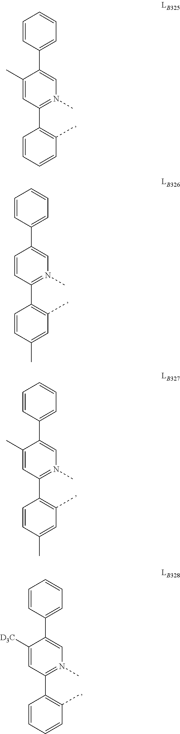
C1=CC(C2=N(C)C=C(C3=CC=CC=C3)C=C2)=C(C)C=C1C.C1=CC(C2=N(C)C=C(C3=CC=CC=C3)C(C)=C2)=C(C)C=C1C.C1=CC(C2=N(C)C=C(C3=CC=CC=C3)C([D3C])=C2)=C(C)C=C1.C1=CC(C2=N(C)C=C(C3=CC=CC=C3)C(C)=C2)=C(C)C=C1
